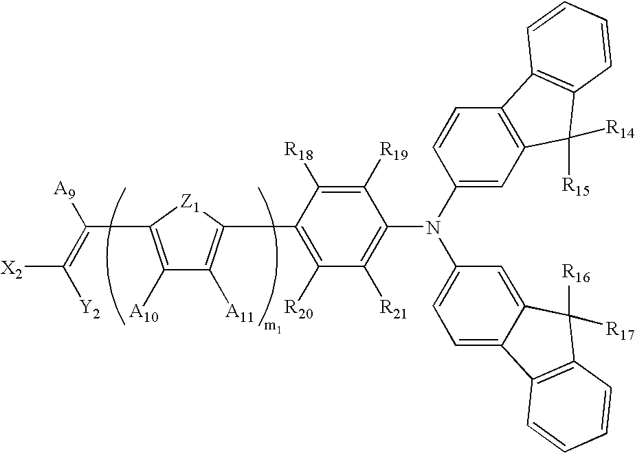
C1(C2=C([A11])C([A10])=C(C([A9])=C([X2])[Y2])[Z1]2)=C([R20])C([R21])=C(N(C2=CC3=C(C=C2)C2=C(C3([R14])[R15])C=CC=C2)C2=CC=C3C(=C2)C([R16])([R17])C2=C3C=CC=C2)C([R19])=C1[R18]
